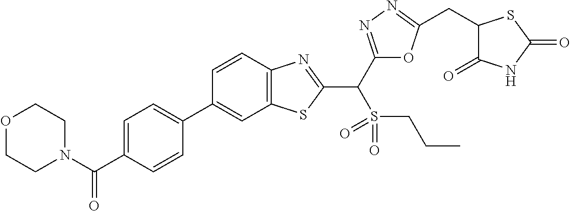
C12=C(C=CC(C3=CC=C(C(N4CCOCC4)=O)C=C3)=C1)N=C(C(S(=O)(=O)CCC)C1=NN=C(CC3C(=O)NC(=O)S3)O1)S2
